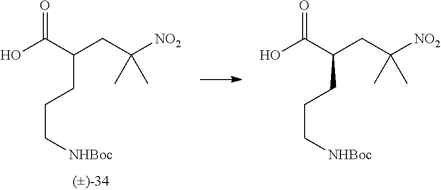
OC(C(CC([NO2])(C)C)CCC[NHBoc])=O.OC(C(CC([NO2])(C)C)CCC[NHBoc])=O
